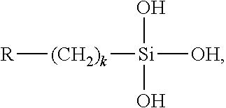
[R][(CH2)k][Si]([OH])(O)O
